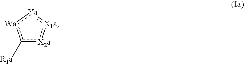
c1([R1a])[X2a]:[X1a]:[Ya]:[Wa]1
